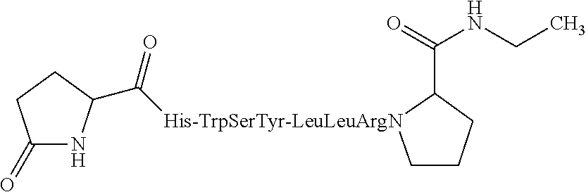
C1(=O)NC(C([His-TrpSerTyr-LeuLeuArgN]2CCCC2C(=O)NCC)=O)CC1
